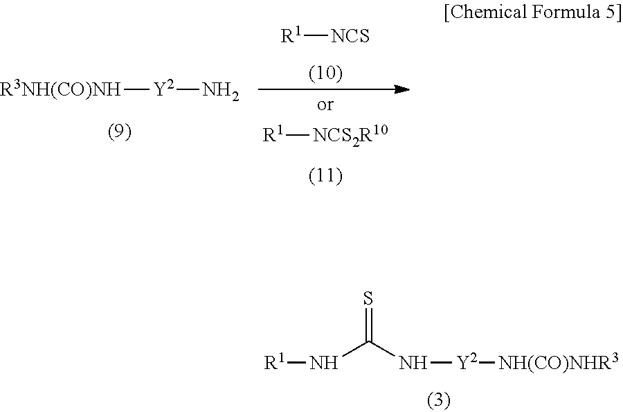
N(C(N[Y2][NH(CO)NHR3])=S)[R1].[Y2](N)[R3NH(CO)NH].[R1][NCS].[R1][NCS2R10]
